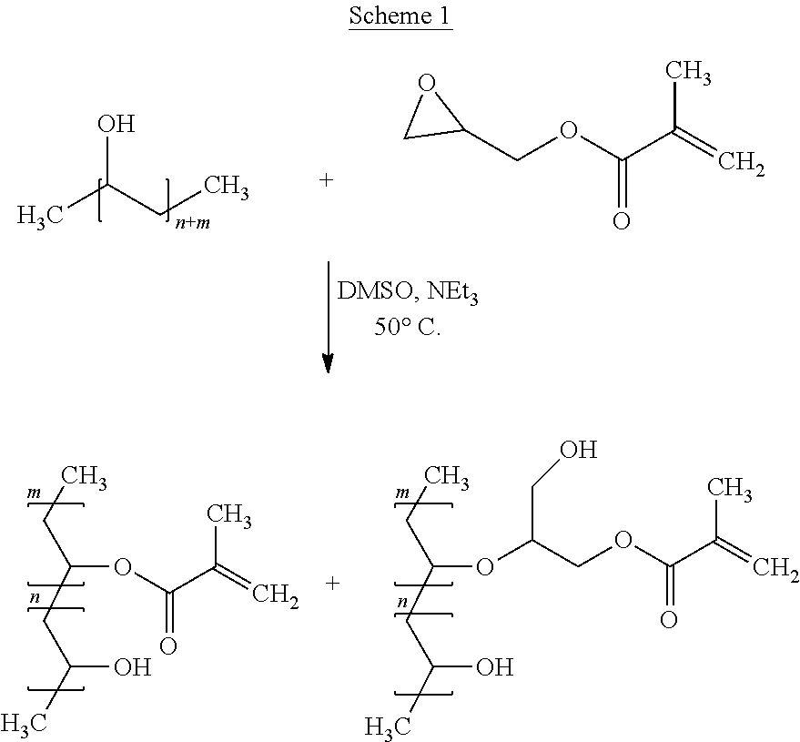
OC(CC)C.O=C(OCC1OC1)C(=C)C.C(CC)(CC(O)C)OC(C(=C)C)=O.C(OC(COC(C(=C)C)=O)CO)(CC)CC(O)C
